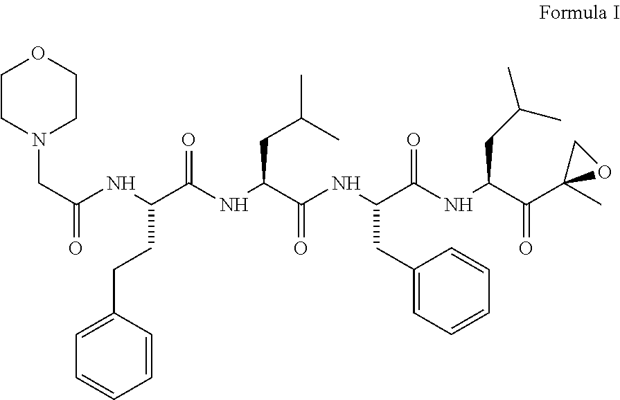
C1CN(CC(=O)NC(C(NC(C(NC(C(NC(C(C2(C)OC2)=O)CC(C)C)=O)CC2=CC=CC=C2)=O)CC(C)C)=O)CCC2=CC=CC=C2)CCO1
